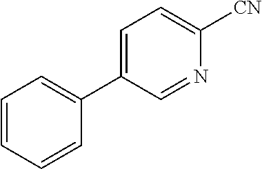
[CN]C1=CC=C(C2=CC=CC=C2)C=N1
